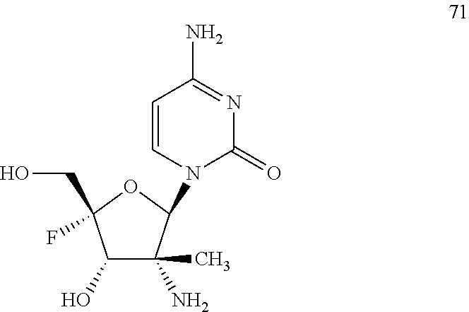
C1(O)C(C)(N)C(N2C(=O)N=C(N)C=C2)OC1(F)CO
